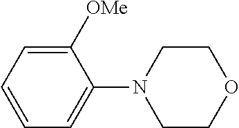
C1=CC=C([OMe])C(N2CCOCC2)=C1
